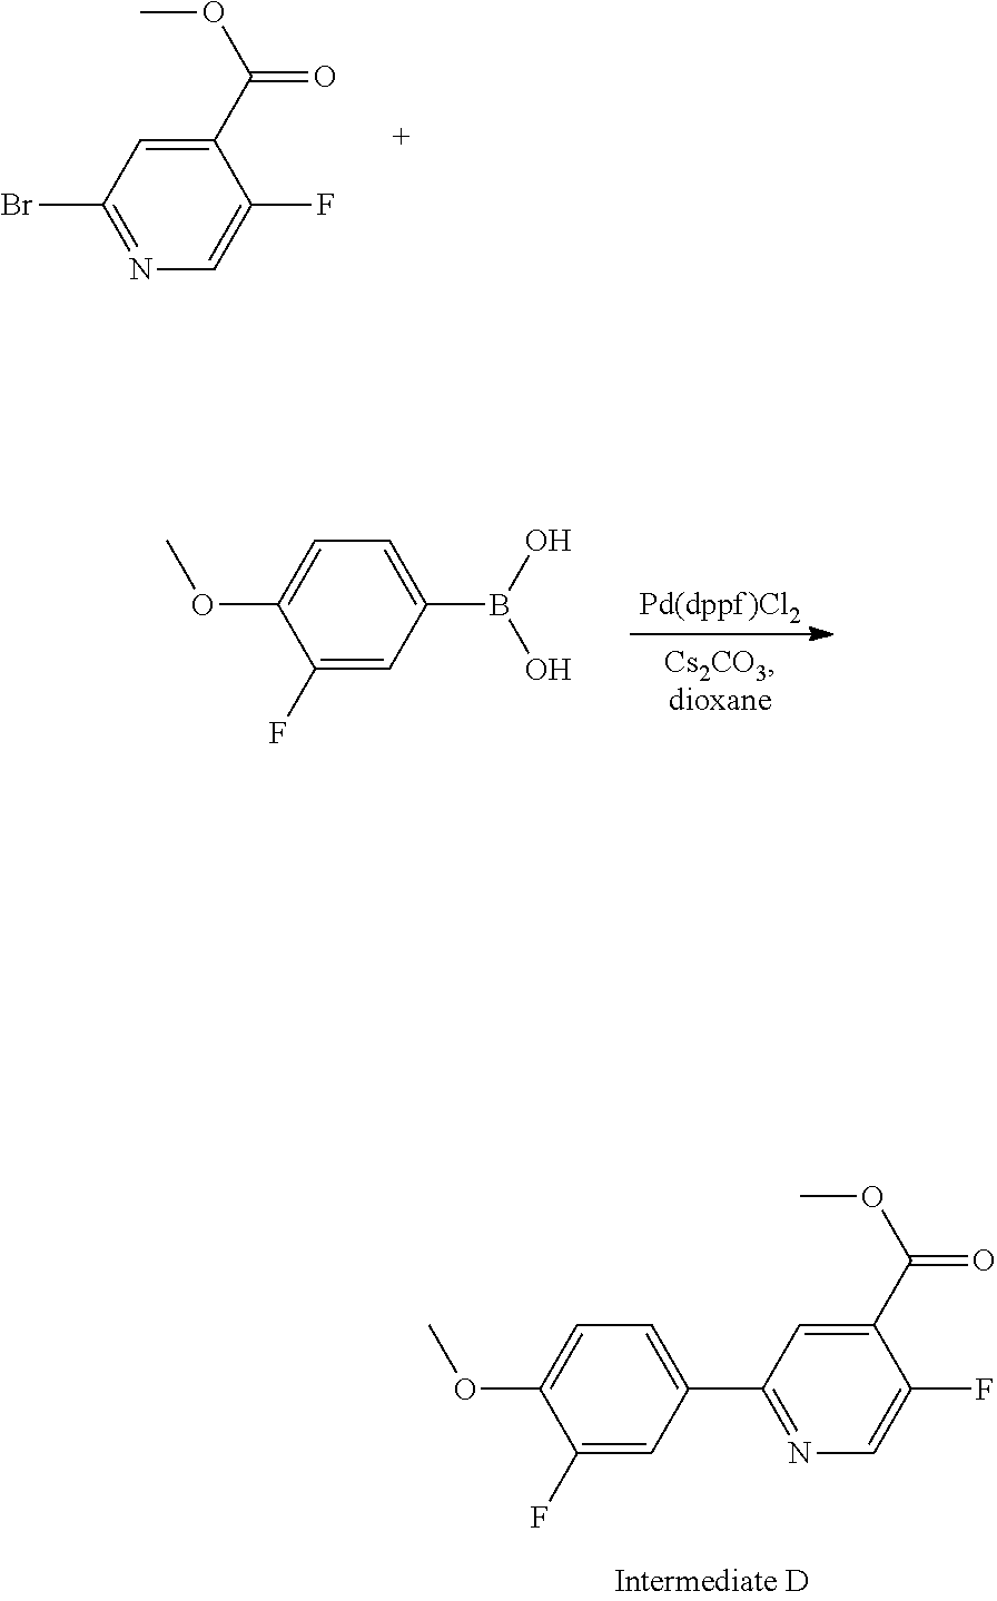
C1(F)=CN=C(Br)C=C1C(OC)=O.OB(C1=CC=C(OC)C(F)=C1)O.C1(OC)=CC=C(C2=NC=C(F)C(C(OC)=O)=C2)C=C1F
